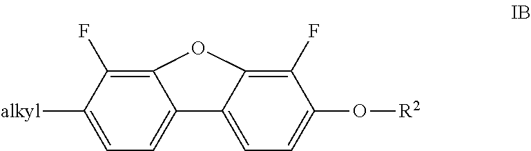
C12=C(F)C([alkyl])=CC=C1C1=CC=C(O[R2])C(F)=C1O2
